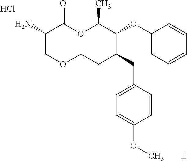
Cl.NC1COCCC(CC2=CC=C(OC)C=C2)C(OC2=CC=CC=C2)C(C)OC1=O
